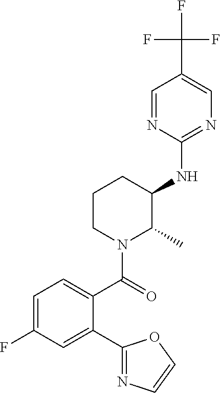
C1CN(C(=O)C2=CC=C(F)C=C2C2=NC=CO2)C(C)C(NC2=NC=C(C(F)(F)F)C=N2)C1
